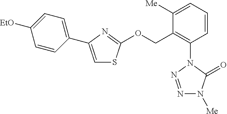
C1=C([EtO])C=CC(C2=CSC(OCC3=C(N4C(=O)N([Me])N=N4)C=CC=C3[Me])=N2)=C1
